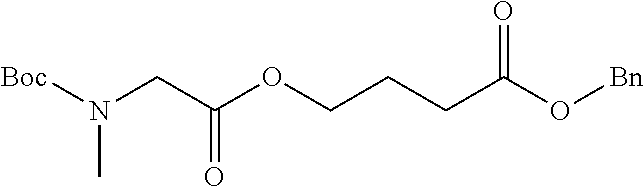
[Boc]N(CC(OCCCC(O[Bn])=O)=O)C
